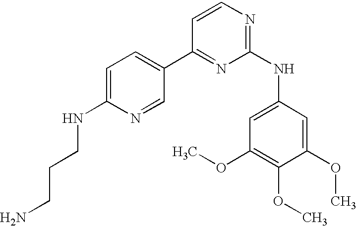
C1=C(NCCCN)N=CC(C2=NC(NC3=CC(OC)=C(OC)C(OC)=C3)=NC=C2)=C1
